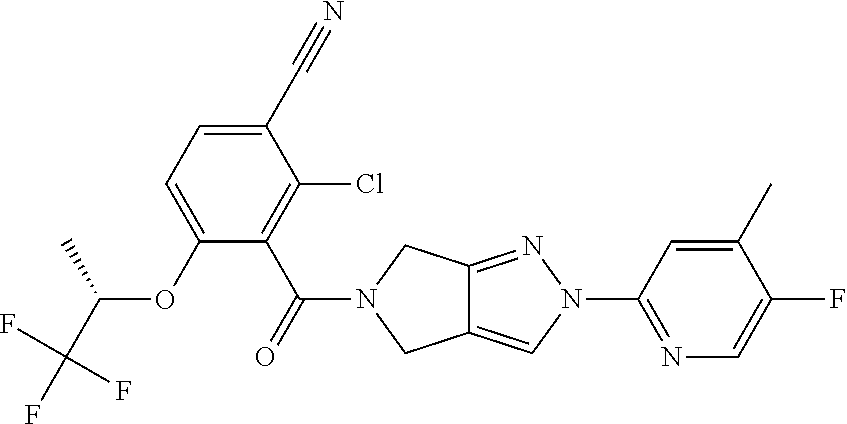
O(C1=CC=C(C#N)C(Cl)=C1C(=O)N1CC2=CN(C3=NC=C(F)C(C)=C3)N=C2C1)C(C(F)(F)F)C
